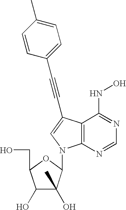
C1(O)C(O)(C)C(N2C3=C(C(NO)=NC=N3)C(C#CC3=CC=C(C)C=C3)=C2)OC1CO
